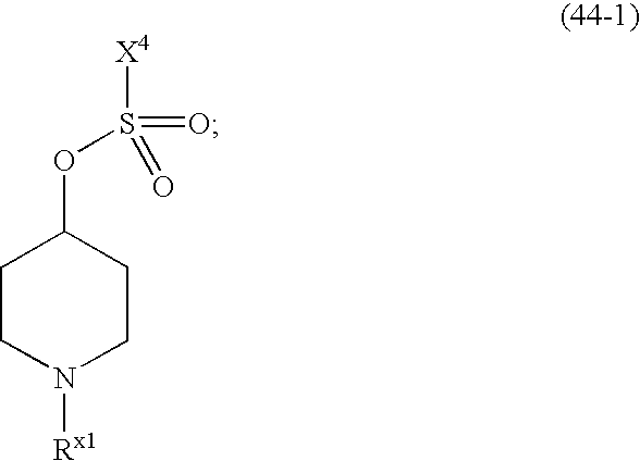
C1CN([Rx1])CCC1OS(=O)(=O)[X4]
